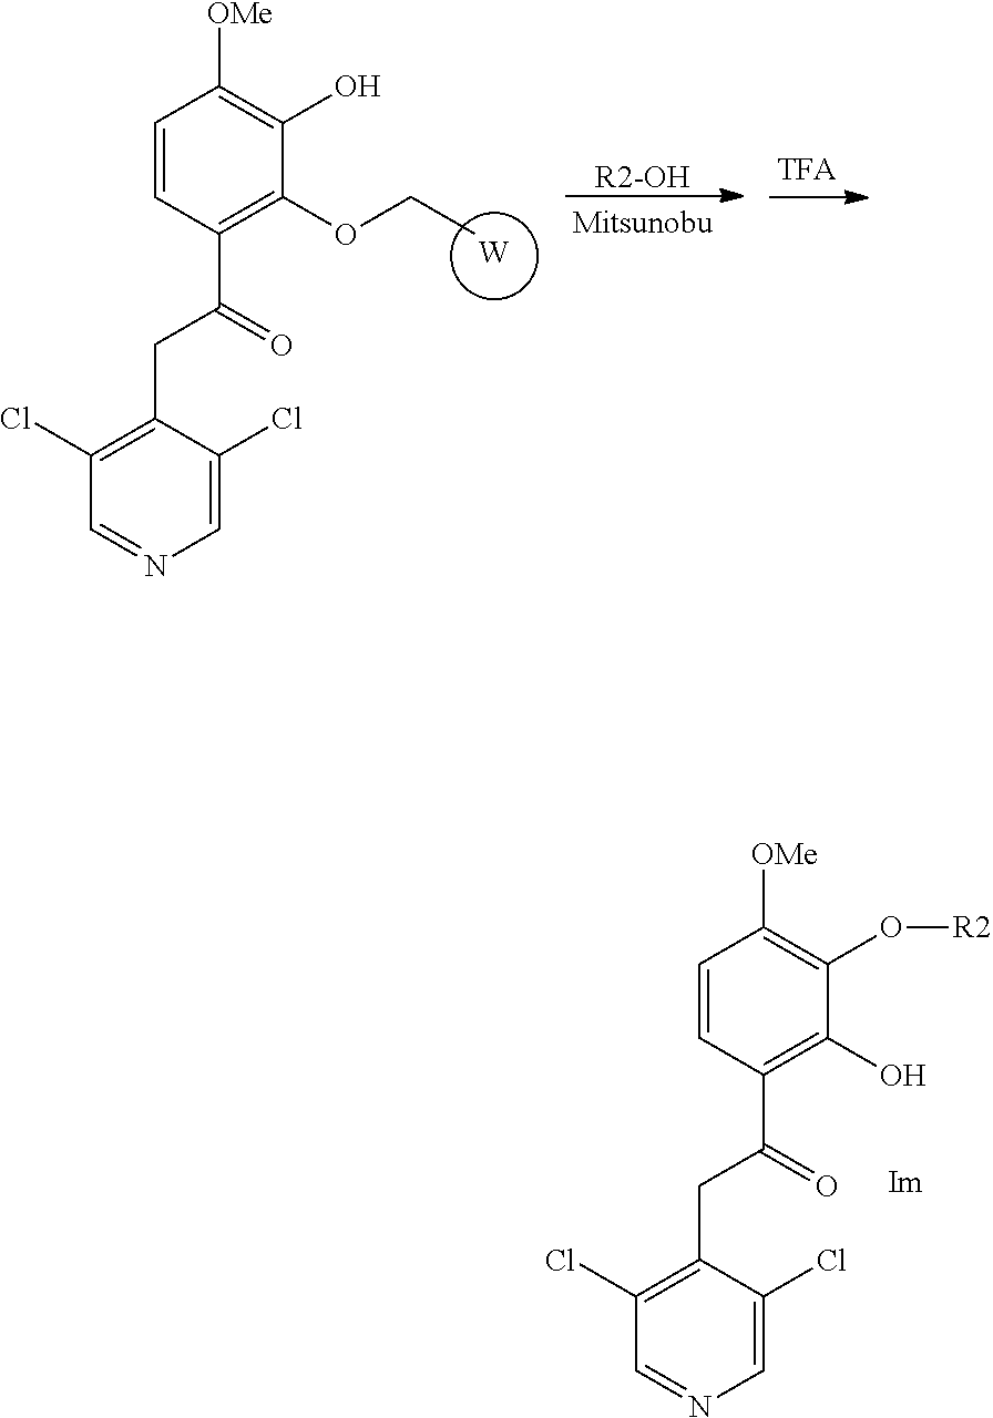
[W].C1=CC(C(=O)CC2=C(Cl)C=NC=C2Cl)=C(OCC)C(O)=C1[OMe].[R2-OH].C1=CC(C(=O)CC2=C(Cl)C=NC=C2Cl)=C(O)C(O[R2])=C1[OMe]
